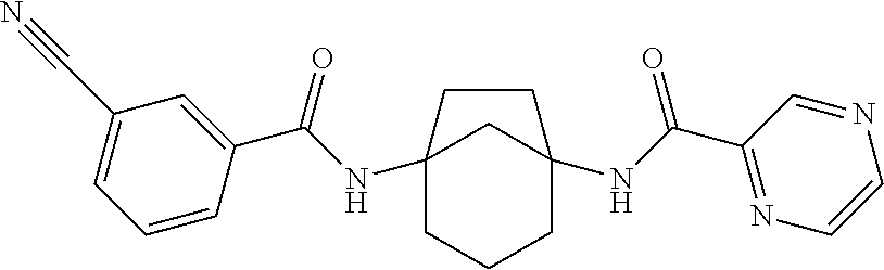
C12(NC(C3=CC(C#N)=CC=C3)=O)CCCC(NC(C3=NC=CN=C3)=O)(C1)CC2
